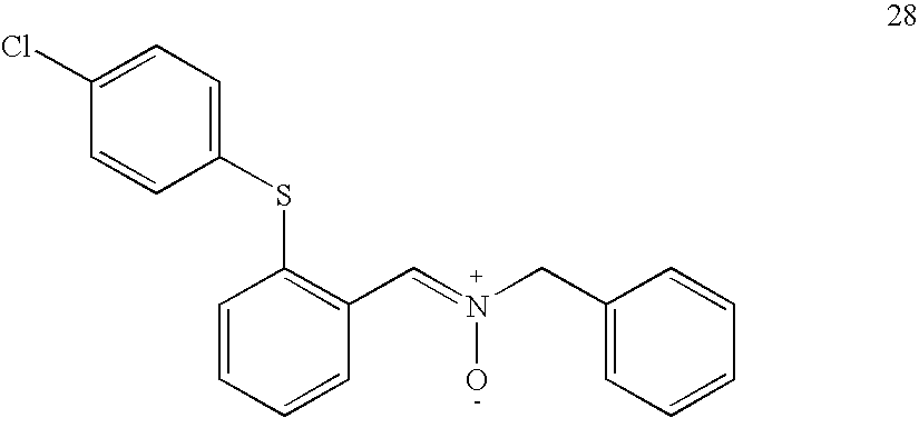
C1=CC=CC(C=N(CC2=CC=CC=C2)O)=C1SC1=CC=C(Cl)C=C1
